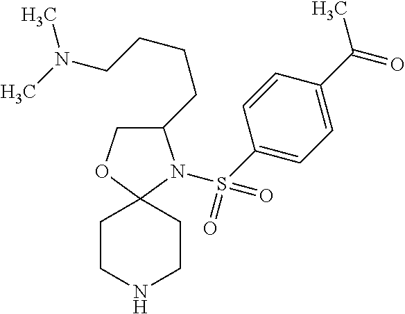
C1C(CCCCN(C)C)N(S(C2=CC=C(C(C)=O)C=C2)(=O)=O)C2(O1)CCNCC2
